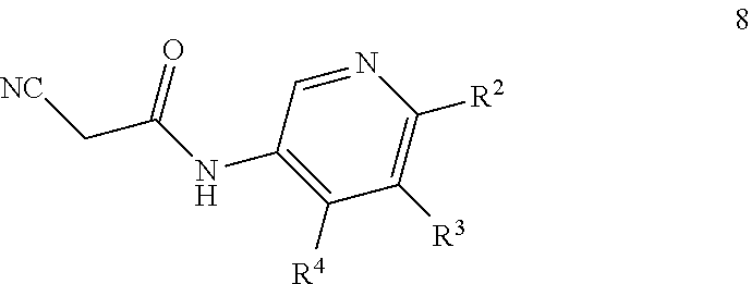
C(C(NC1=C([R4])C([R3])=C([R2])N=C1)=O)[NC]
